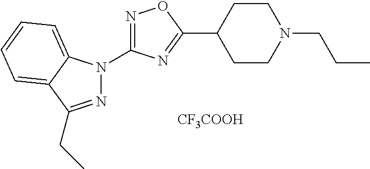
C1CC(C2=NC(N3N=C(CC)C4=CC=CC=C34)=NO2)CCN1CCC.[CF3COOH]
